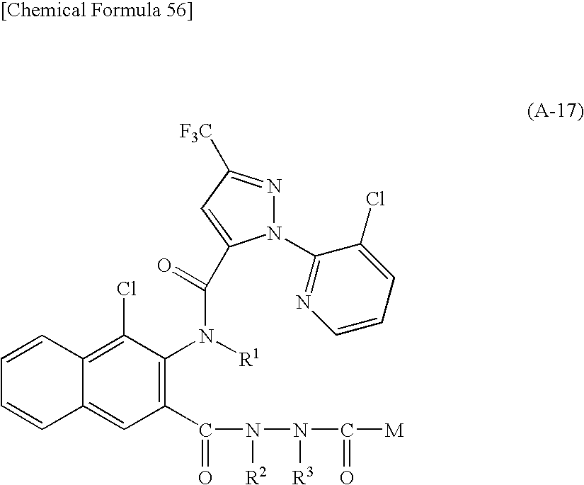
C1(C(N(N(C([M])=O)[R3])[R2])=O)=C(N([R1])C(C2=CC([F3C])=NN2C2=NC=CC=C2Cl)=O)C(Cl)=C2C(=C1)C=CC=C2
